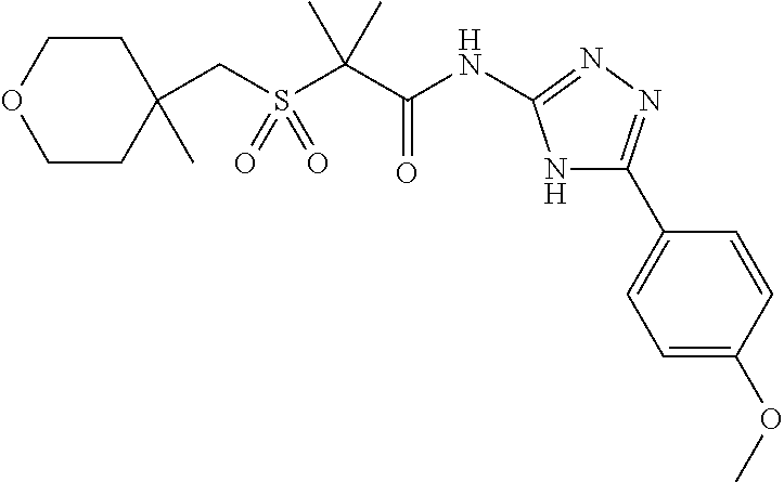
C1CC(CS(C(C(NC2=NN=C(C3=CC=C(OC)C=C3)N2)=O)(C)C)(=O)=O)(C)CCO1
